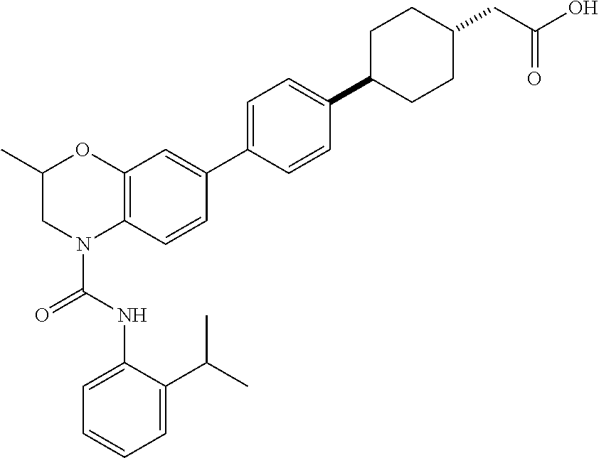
C12=C(C=CC(C3=CC=C(C4CCC(CC(O)=O)CC4)C=C3)=C1)N(C(NC1=CC=CC=C1C(C)C)=O)CC(C)O2
